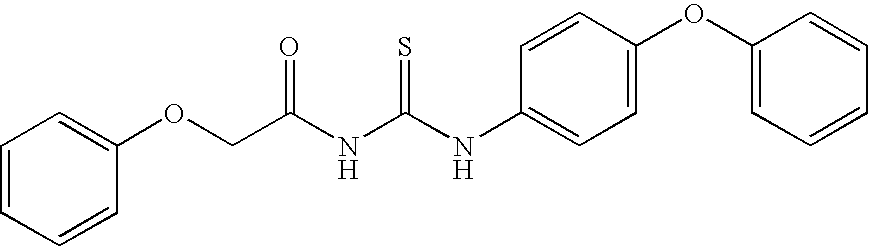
C1=CC=CC(OCC(NC(NC2=CC=C(OC3=CC=CC=C3)C=C2)=S)=O)=C1
